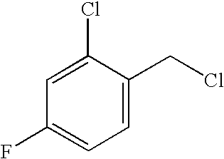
C1=C(Cl)C(CCl)=CC=C1F
